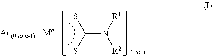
SC(S)N([R1])[R2]
